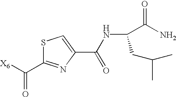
S1C(C([X6])=O)=NC(C(NC(CC(C)C)C(N)=O)=O)=C1
